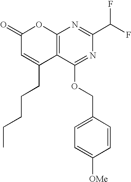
C12=C(C(OCC3=CC=C([OMe])C=C3)=NC(C(F)F)=N1)C(CCCCC)=CC(=O)O2
